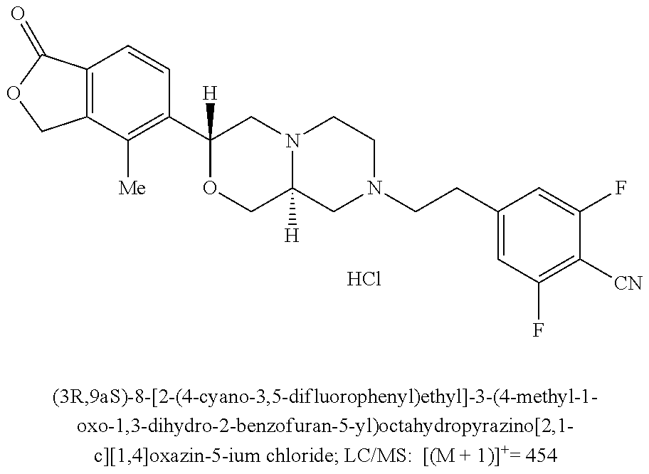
C12=C(C=CC(C3([H])OCC4([H])N(C3)CCN(CCC3=CC(F)=C([CN])C(F)=C3)C4)=C1[Me])C(=O)OC2.Cl
